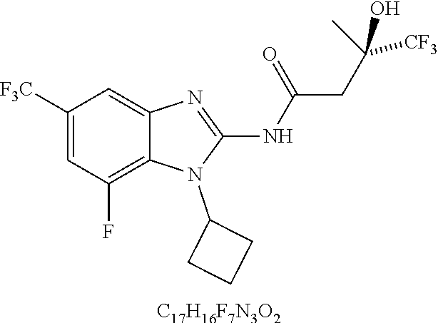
C1([F3C])=CC(F)=C2C(=C1)N=C(NC(CC(C)(O)[CF3])=O)N2C1CCC1.[C17H16F7N3O2]
